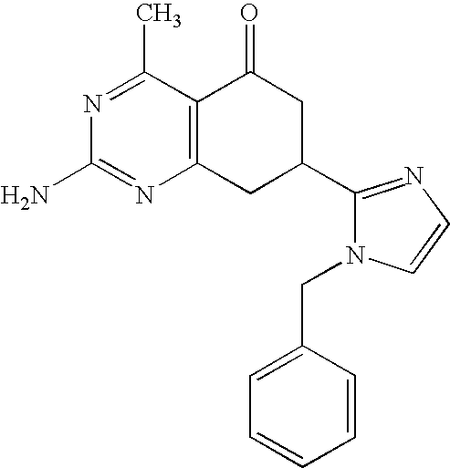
C12=C(C(C)=NC(N)=N1)C(=O)CC(C1=NC=CN1CC1=CC=CC=C1)C2
